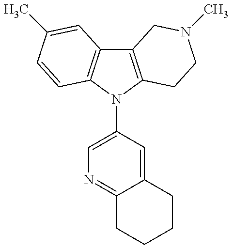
C12=C(N(C3=CN=C4C(=C3)CCCC4)C3=C1C=C(C)C=C3)CCN(C)C2
